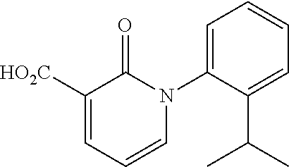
C1=C(N2C(=O)C([HO2C])=CC=C2)C(C(C)C)=CC=C1
